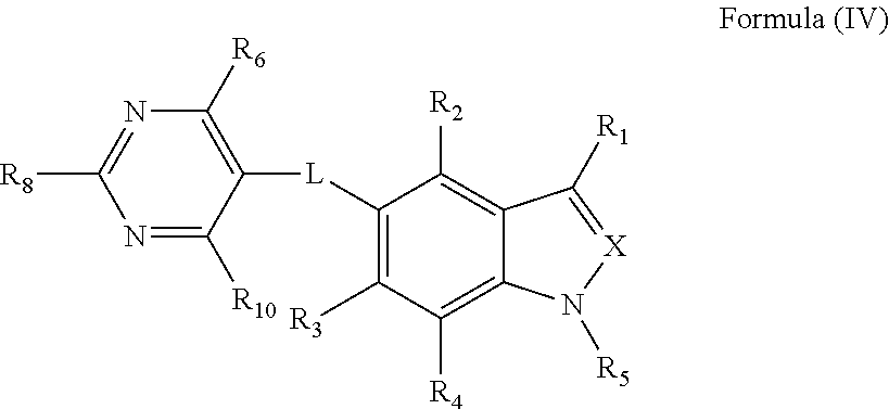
C1([L]C2=C([R6])N=C([R8])N=C2[R10])=C([R3])C([R4])=C2C(=C1[R2])C([R1])=[X]N2[R5]
